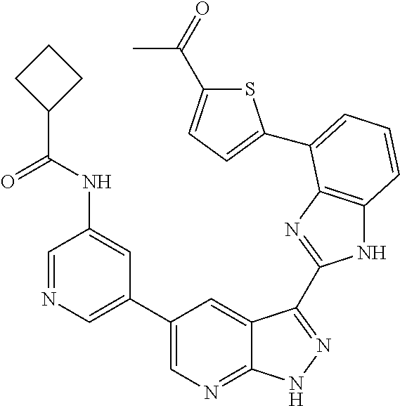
C1(C2=CN=CC(NC(C3CCC3)=O)=C2)=CN=C2C(=C1)C(C1=NC3=C(N1)C=CC=C3C1=CC=C(C(=O)C)S1)=NN2
